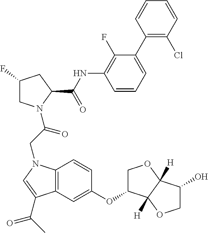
C1(F)CN(C(CN2C3=C(C=C(OC4COC5([H])C4([H])OCC5O)C=C3)C(C(C)=O)=C2)=O)C(C(NC2=C(F)C(C3=C(Cl)C=CC=C3)=CC=C2)=O)C1
